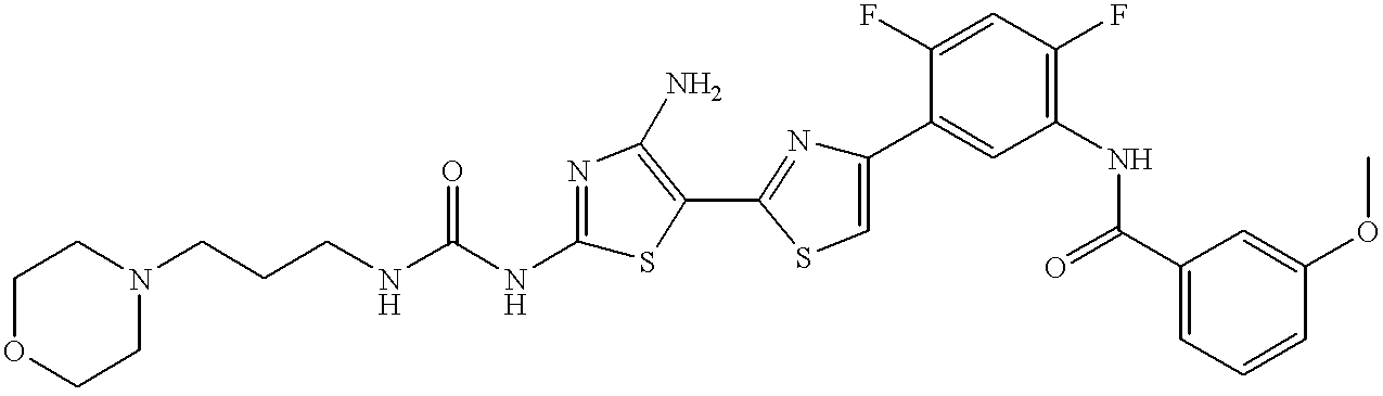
C1OCCN(CCCNC(NC2=NC(N)=C(C3=NC(C4=CC(NC(C5=CC=CC(OC)=C5)=O)=C(F)C=C4F)=CS3)S2)=O)C1
